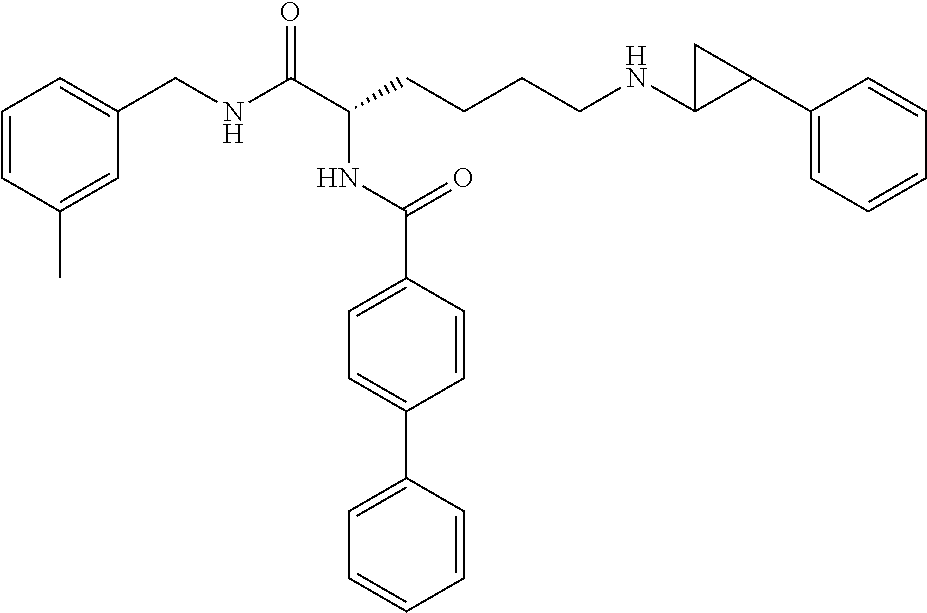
C1=CC(C)=CC(CNC(C(CCCCNC2C(C3=CC=CC=C3)C2)NC(C2=CC=C(C3=CC=CC=C3)C=C2)=O)=O)=C1
